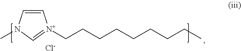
C1=CN(C)C=[N+]1CCCCCCCCC.[Cl-]
